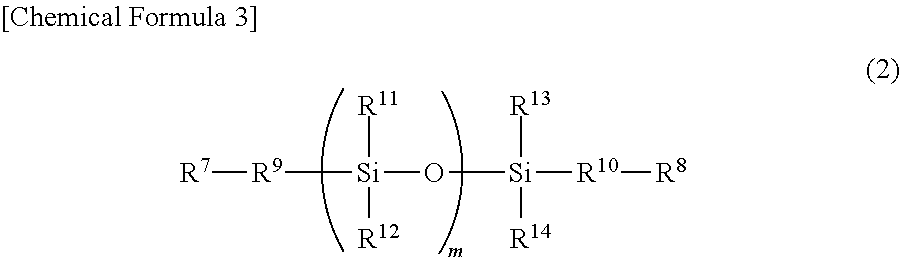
[R11][Si](O[Si]([R13])([R14])[R10][R8])([R9][R7])[R12]
